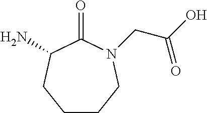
C1CCN(CC(=O)O)C(=O)C(N)C1
